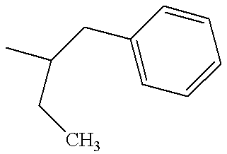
C1(CC(C)CC)=CC=CC=C1
